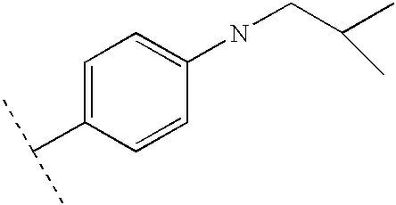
C1=C(C(C)C)C=CC(NCC(C)C)=C1
